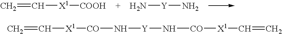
C=C[X1][COOH].N[Y]N.C=C[X1][CO]N[Y]N[CO][X1]C=C
